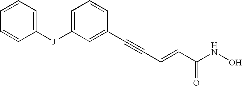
C1([J]C2=CC=CC(C#CC=CC(NO)=O)=C2)=CC=CC=C1
